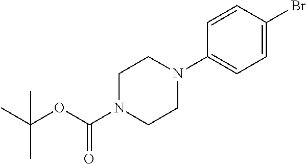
C1N(C(OC(C)(C)C)=O)CCN(C2=CC=C(Br)C=C2)C1
